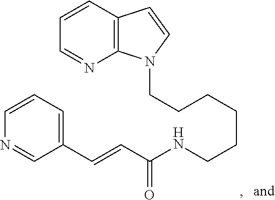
C12=C(C=CC=N1)C=CN2CCCCCCNC(C=CC1=CC=CN=C1)=O
